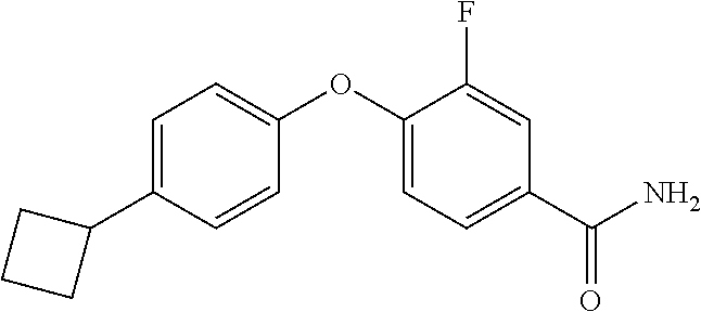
C1=C(C2CCC2)C=CC(OC2=CC=C(C(N)=O)C=C2F)=C1
